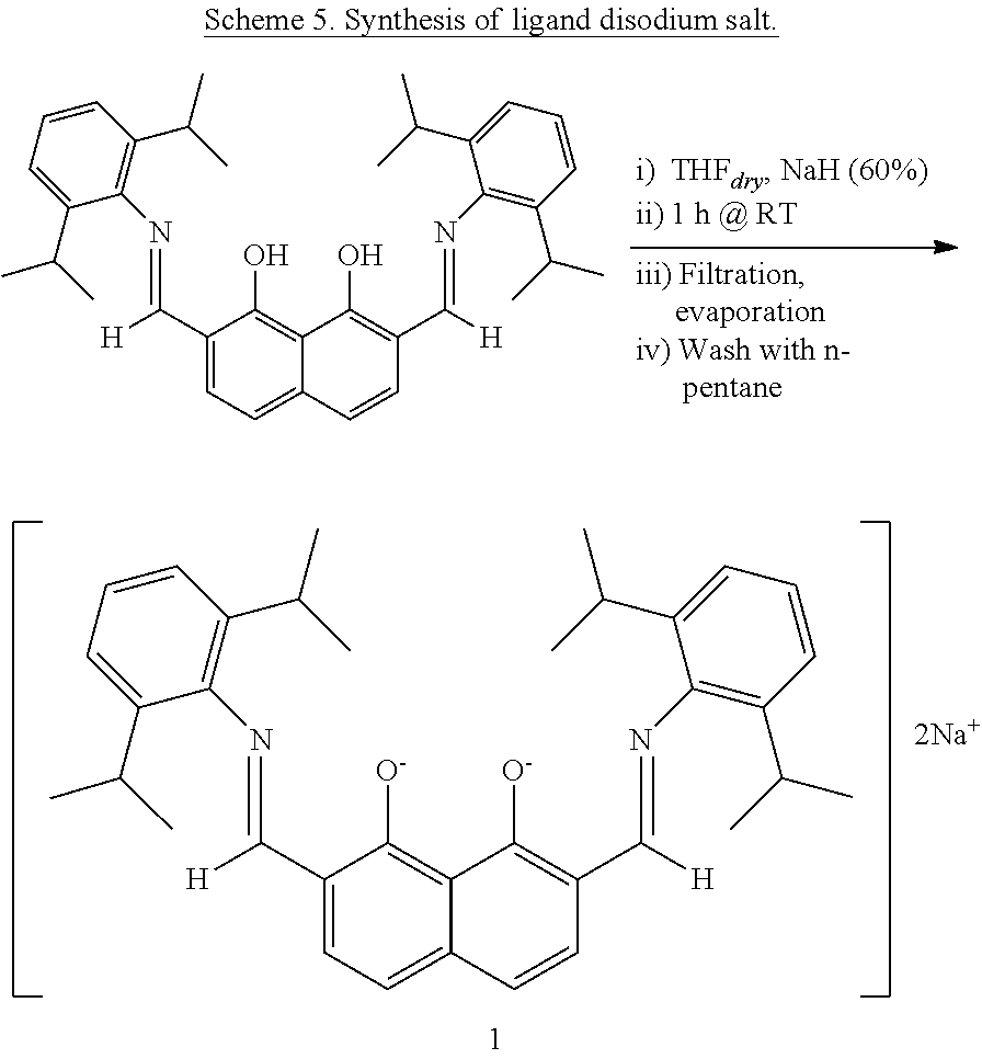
C1(C([H])=NC2=C(C(C)C)C=CC=C2C(C)C)=CC=C2C(=C1O)C(O)=C(C([H])=NC1=C(C(C)C)C=CC=C1C(C)C)C=C2.C1(C([H])=NC2=C(C(C)C)C=CC=C2C(C)C)=CC=C2C(=C1[O-])C([O-])=C(C([H])=NC1=C(C(C)C)C=CC=C1C(C)C)C=C2
